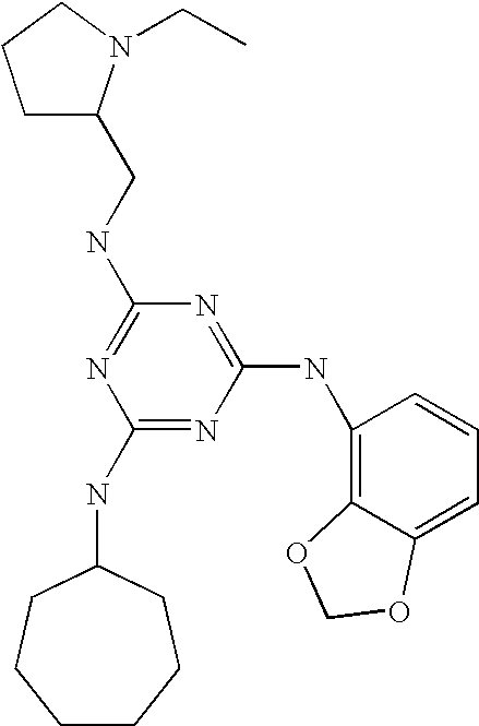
C1(NC2CCCCCC2)=NC(NC2=C3C(=CC=C2)OCO3)=NC(NCC2CCCN2CC)=N1
